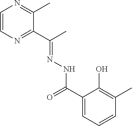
C1=CN=C(C(C)=NNC(=O)C2=CC=CC(C)=C2O)C(C)=N1
